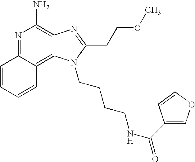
N1=C2C(=C3C(=C1N)N=C(CCOC)N3CCCCNC(=O)C1=COC=C1)C=CC=C2
